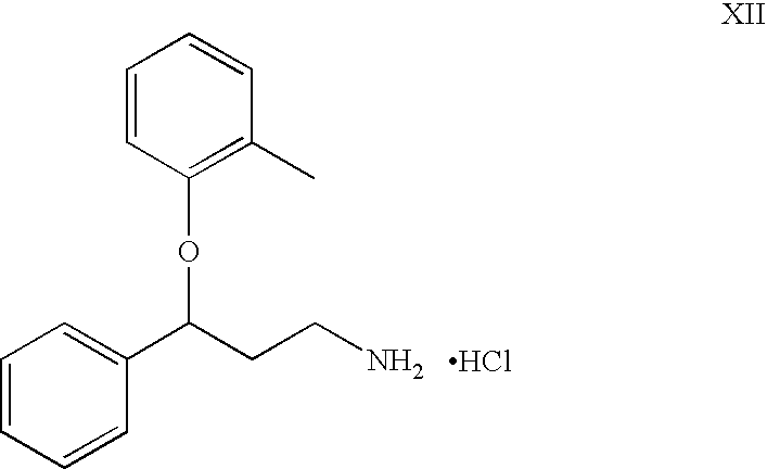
C1=CC(OC(C2=CC=CC=C2)CCN)=C(C)C=C1.Cl
